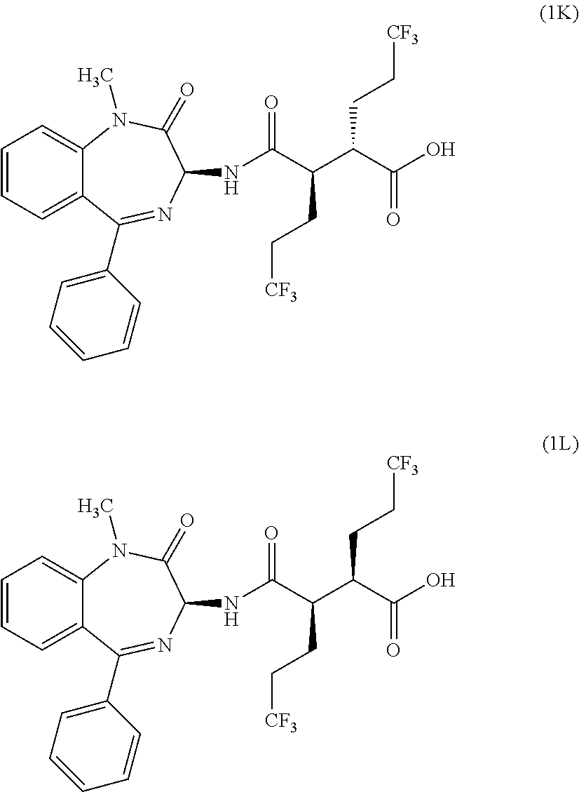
C1=CC=C2C(=C1)N(C)C(=O)C(NC(C(C(C(O)=O)CC[CF3])CC[CF3])=O)N=C2C1=CC=CC=C1.C1=CC=C2C(=C1)N(C)C(=O)C(NC(C(C(C(O)=O)CC[CF3])CC[CF3])=O)N=C2C1=CC=CC=C1
